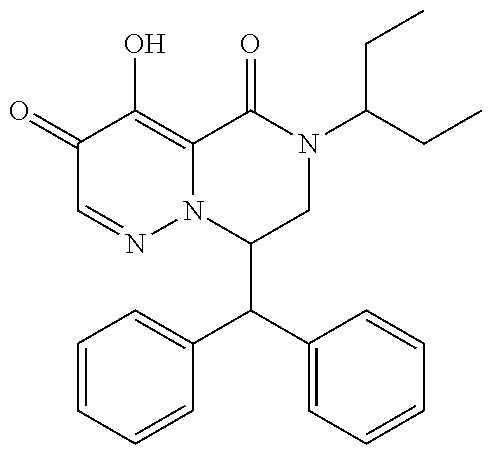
C1(C(C2=CC=CC=C2)C2=CC=CC=C2)CN(C(CC)CC)C(=O)C2=C(O)C(=O)C=NN12
